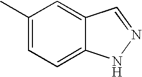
C1=C2C(=CC=C1C)NN=C2
